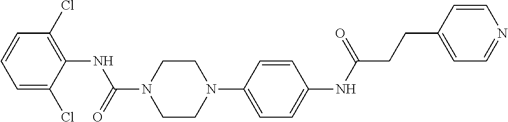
C1(Cl)=C(NC(N2CCN(C3=CC=C(NC(CCC4=CC=NC=C4)=O)C=C3)CC2)=O)C(Cl)=CC=C1
